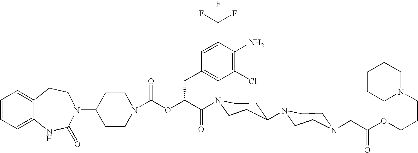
C12=CC=CC=C1NC(=O)N(C1CCN(C(OC(C(=O)N3CCC(N4CCN(CC(OCCCN5CCCCC5)=O)CC4)CC3)CC3=CC(Cl)=C(N)C(C(F)(F)F)=C3)=O)CC1)CC2
